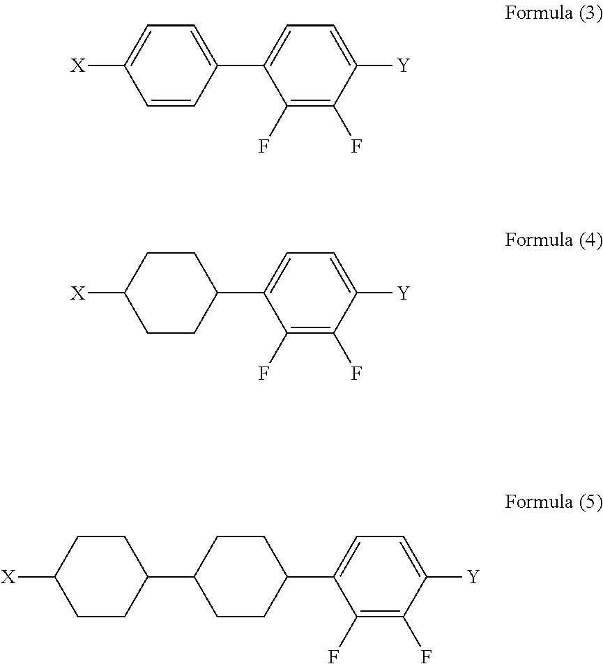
C1=CC(C2=CC=C([Y])C(F)=C2F)=CC=C1[X].C1CC(C2=CC=C([Y])C(F)=C2F)CCC1[X].C1CC(C2=CC=C([Y])C(F)=C2F)CCC1C1CCC([X])CC1
